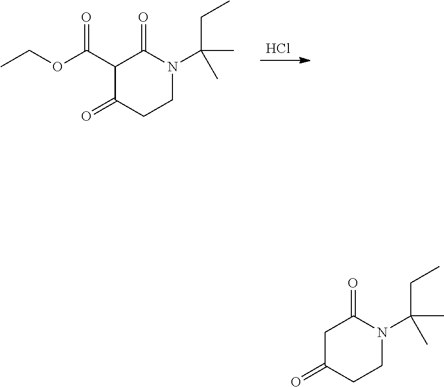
Cl.CCOC(C1C(=O)CCN(C(CC)(C)C)C1=O)=O.C1C(=O)CCN(C(CC)(C)C)C1=O
